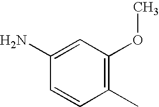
C1(N)=CC(OC)=C(C)C=C1
